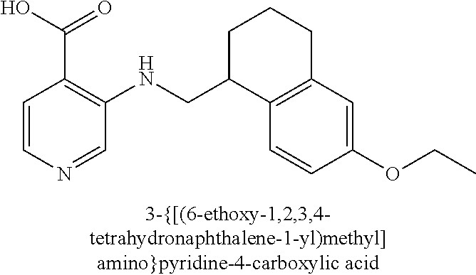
C1=CN=CC(NCC2C3=C(CCC2)C=C(OCC)C=C3)=C1C(O)=O
